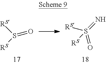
[RS]S(=O)[RS].O=S([RS])(=N)[RS]
